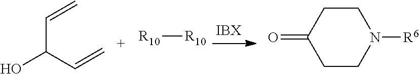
C(C(C=C)O)=C.[R10][R10].C1CC(=O)CCN1[R6]
